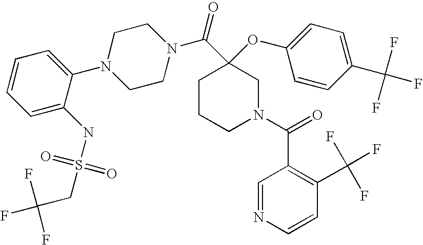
C1=C(NS(=O)(CC(F)(F)F)=O)C(N2CCN(C(=O)C3(OC4=CC=C(C(F)(F)F)C=C4)CCCN(C(C4=C(C(F)(F)F)C=CN=C4)=O)C3)CC2)=CC=C1
